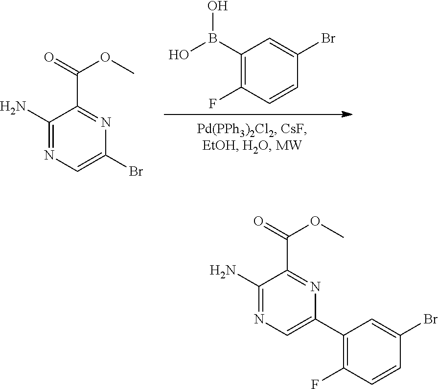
C1(B(O)O)=C(F)C=CC(Br)=C1.C1(N)=NC=C(Br)N=C1C(=O)OC.C1(N)=NC=C(C2=C(F)C=CC(Br)=C2)N=C1C(=O)OC
